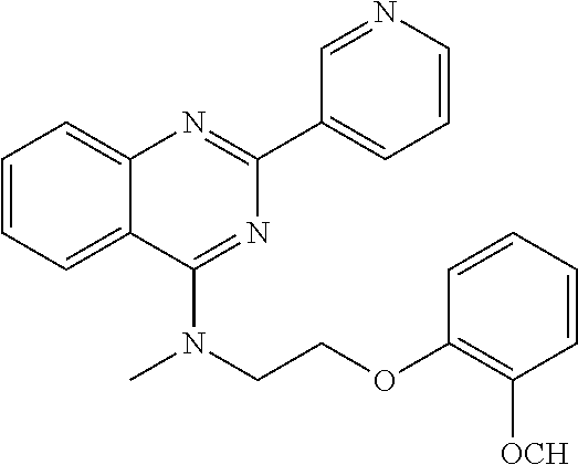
C1(C2=CC=CN=C2)=NC2=CC=CC=C2C(N(CCOC2=C([OCH])C=CC=C2)C)=N1
